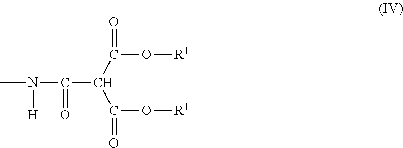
CN([H])C(=O)C(C(=O)O[R1])C(O[R1])=O
